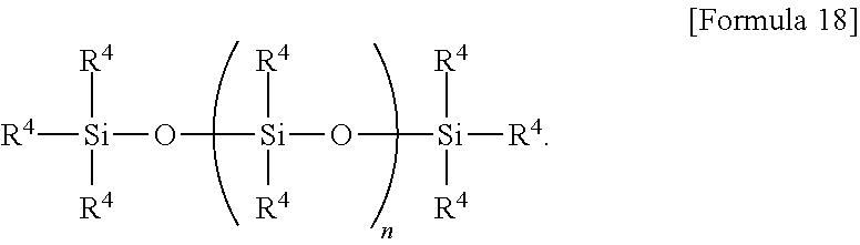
[R4][Si](O[Si](O[Si]([R4])([R4])[R4])([R4])[R4])([R4])[R4]
